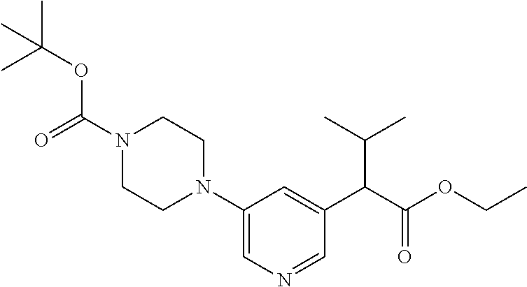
C1(N2CCN(C(=O)OC(C)(C)C)CC2)=CN=CC(C(C(OCC)=O)C(C)C)=C1
